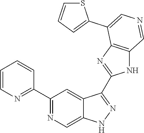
C1(C2=NC=CC=C2)=NC=C2C(=C1)C(C1=NC3=C(N1)C=NC=C3C1=CC=CS1)=NN2
